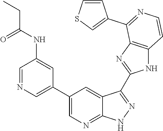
C1=NC=C(C2=CN=C3C(=C2)C(C2=NC4=C(N2)C=CN=C4C2=CSC=C2)=NN3)C=C1NC(CC)=O
